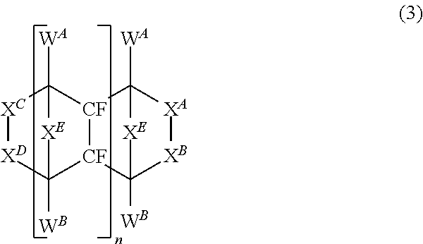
[XC]1[XD]C2([WB])[CF]3[CF](C1([WA])[XE]2)C1([WA])[XA][XB]C3([WB])[XE]1
